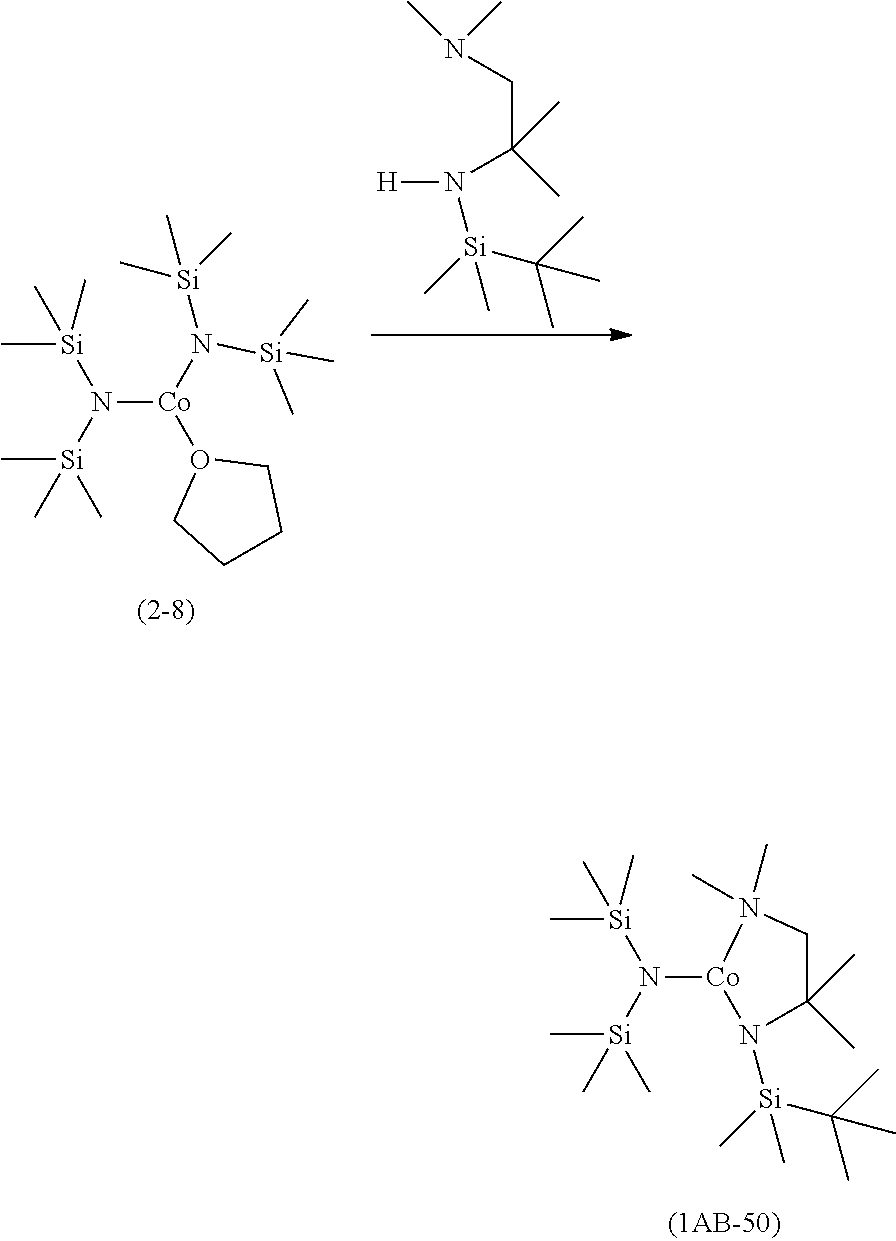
N([Co](N([Si](C)(C)C)[Si](C)(C)C)O1CCCC1)([Si](C)(C)C)[Si](C)(C)C.[H]N(C(CN(C)C)(C)C)[Si](C(C)(C)C)(C)C.N([Si](C)(C)C)([Si](C)(C)C)[Co]1N([Si](C(C)(C)C)(C)C)C(C)(C)CN1(C)C
